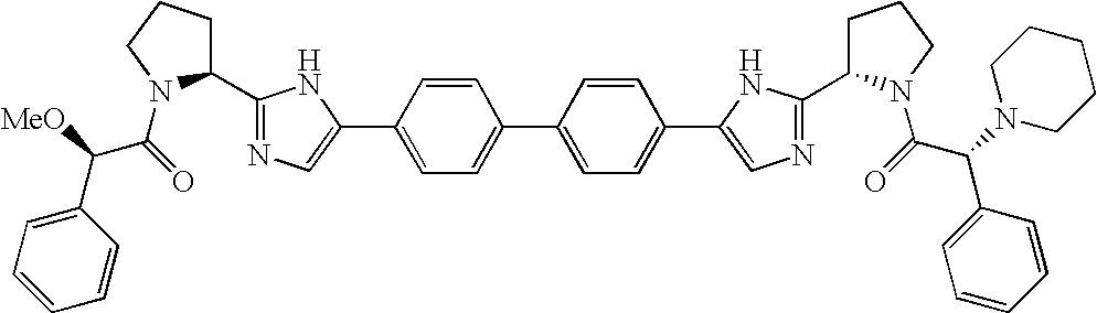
C(=O)(N1C(C2=NC=C(C3=CC=C(C4=CC=C(C5=CN=C(C6CCCN6C(C(C6=CC=CC=C6)N6CCCCC6)=O)N5)C=C4)C=C3)N2)CCC1)C([MeO])C1=CC=CC=C1
